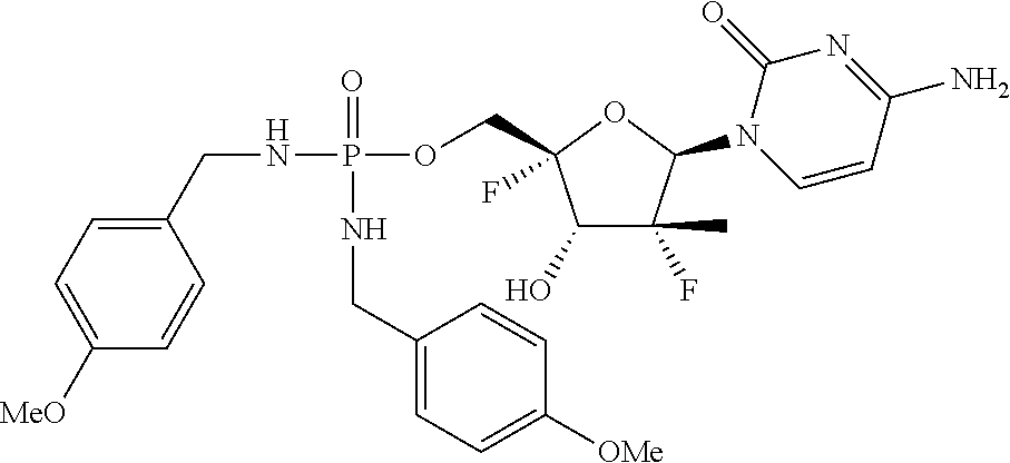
C1=C(CNP(=O)(OCC2(F)C(O)C(F)(C)C(N3C=CC(N)=NC3=O)O2)NCC2=CC=C([MeO])C=C2)C=CC([OMe])=C1
